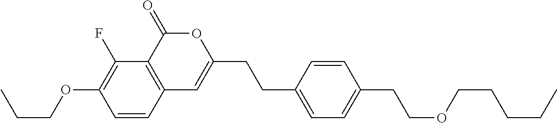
C1=CC2=C(C(F)=C1OCCC)C(=O)OC(CCC1=CC=C(CCOCCCCC)C=C1)=C2
